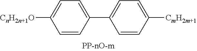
C1=C([CnH2n+1O])C=CC(C2=CC=C([CmH2m+1])C=C2)=C1
